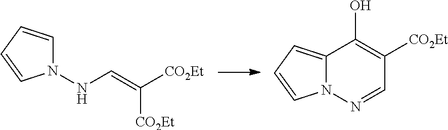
N1(NC=C([CO2Et])[CO2Et])C=CC=C1.N12C(=CC=C1)C(O)=C([CO2Et])C=N2
